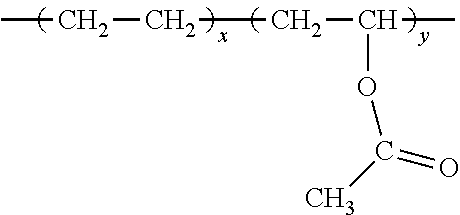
CCCCC(C)OC(=O)C
